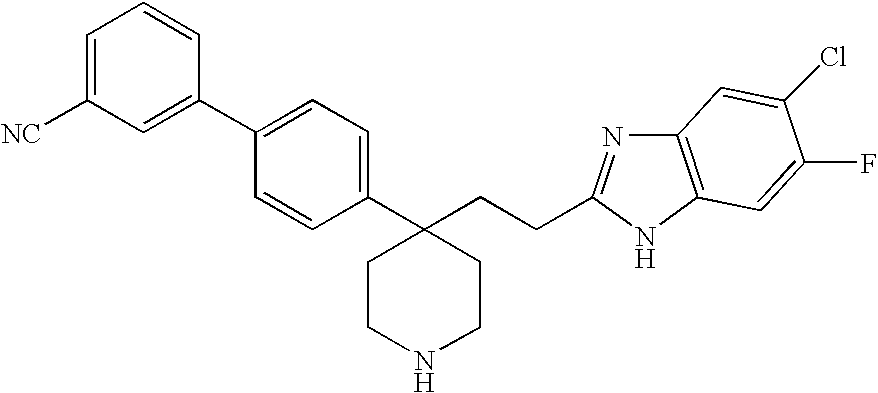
C1=C([NC])C=C(C2=CC=C(C3(CCC4=NC5=C(N4)C=C(F)C(Cl)=C5)CCNCC3)C=C2)C=C1
